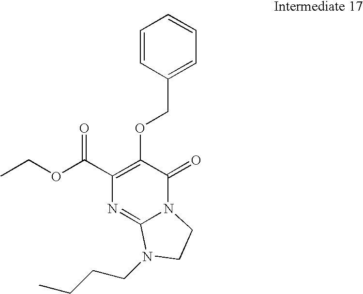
CCOC(C1=C(OCC2=CC=CC=C2)C(=O)N2C(=N1)N(CCCC)CC2)=O
